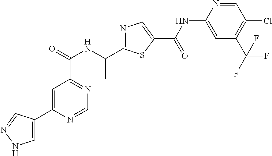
C1=C(C2=CNN=C2)N=CN=C1C(NC(C1=NC=C(C(=O)NC2=CC(C(F)(F)F)=C(Cl)C=N2)S1)C)=O
